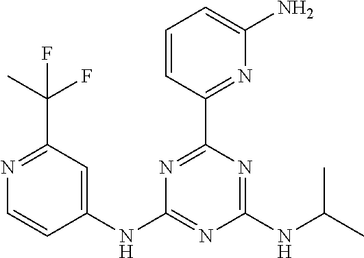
C1(NC2=NC(NC(C)C)=NC(C3=NC(N)=CC=C3)=N2)=CC(C(F)(C)F)=NC=C1
